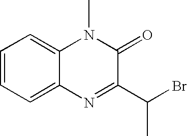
C1=CC=C2C(=C1)N(C)C(=O)C(C(Br)C)=N2
